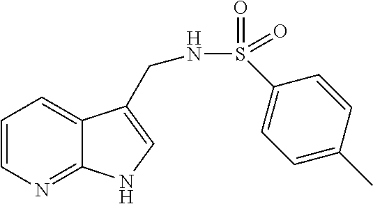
C1=CN=C2C(=C1)C(CNS(=O)(=O)C1=CC=C(C)C=C1)=CN2
